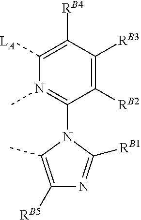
C1([LA])=C([RB4])C([RB3])=C([RB2])C(N2C(C)=C([RB5])N=C2[RB1])=N1C
